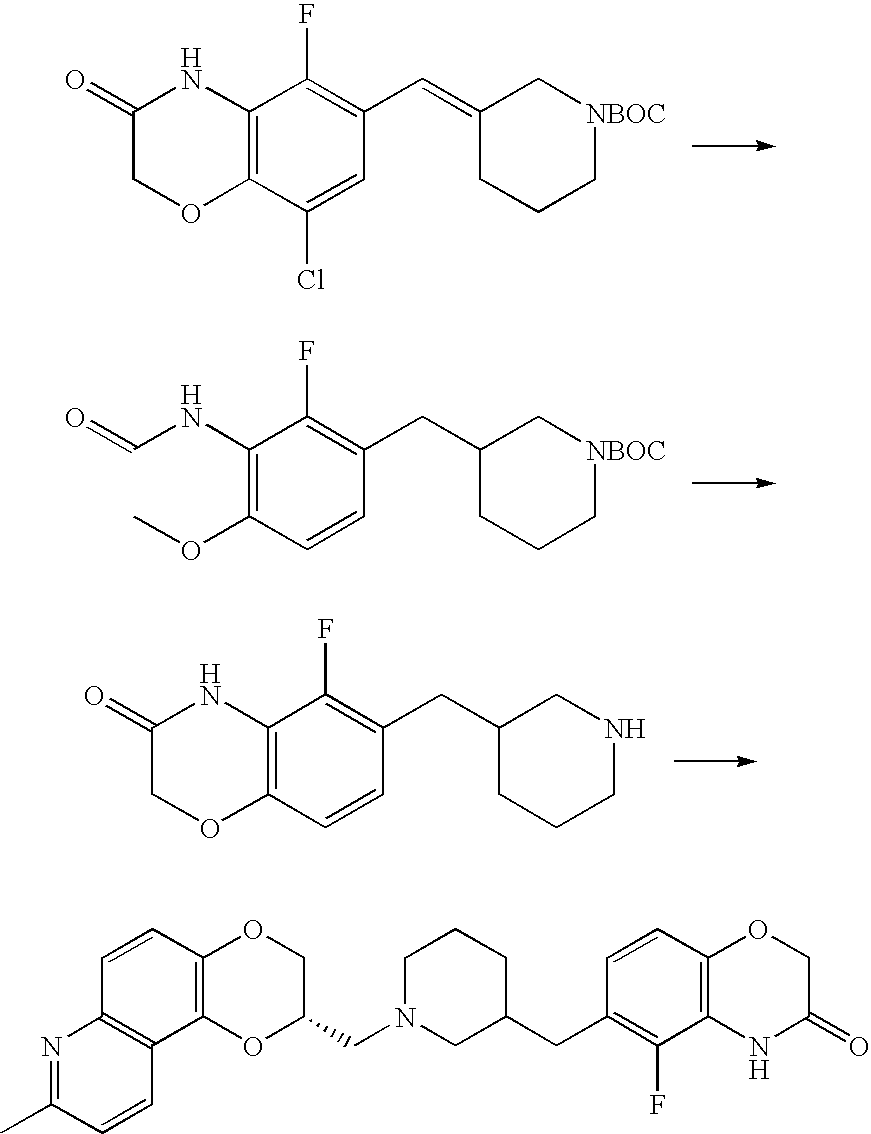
C1(=O)COC2=C(N1)C(F)=C(C=C1CCC[NBOC]C1)C=C2Cl.C(NC1=C(OC)C=CC(CC2CCC[NBOC]C2)=C1F)=O.C1(=O)COC2=C(N1)C(F)=C(CC1CCCNC1)C=C2.C1=CC2=C(C3=C1N=C(C)C=C3)OC(CN1CC(CC3=C(F)C4=C(C=C3)OCC(=O)N4)CCC1)CO2
